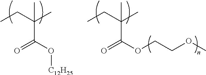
CCC(C)(C)C(O[C12H25])=O.CCC(C)(C)C(OCCOC)=O
